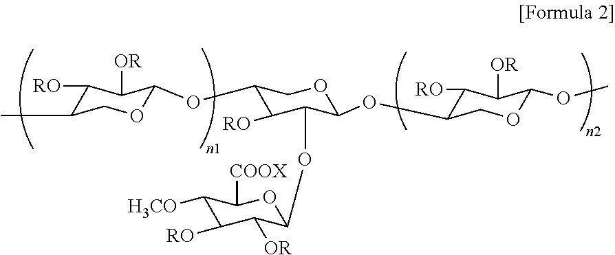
C1([RO])C(C)COC(OC2C([RO])C(OC3C([OR])C([RO])C([H3CO])C([COOX])O3)C(OC3C([RO])C([OR])C(OC)OC3)OC2)C1[OR]
